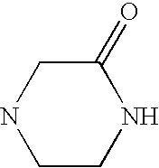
C1(=O)CNCCN1
